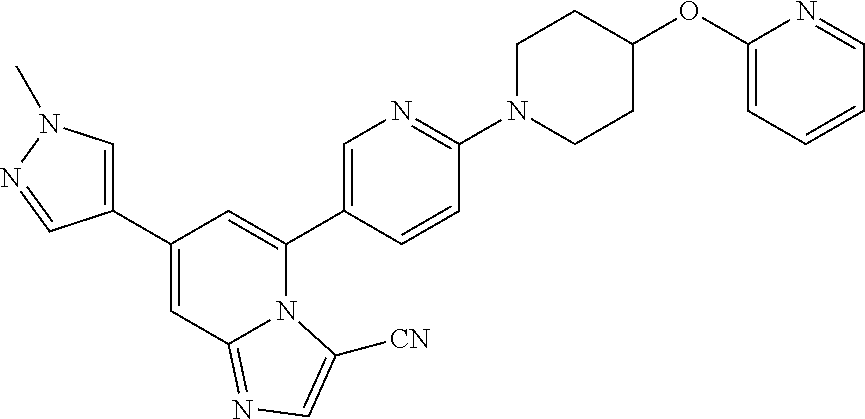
C1(C2=CN(C)N=C2)=CC2=NC=C([CN])N2C(C2=CN=C(N3CCC(OC4=CC=CC=N4)CC3)C=C2)=C1
